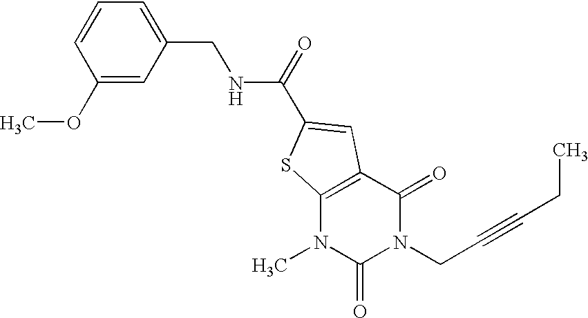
C1(OC)=CC(CNC(=O)C2=CC3=C(N(C)C(=O)N(CC#CCC)C3=O)S2)=CC=C1
